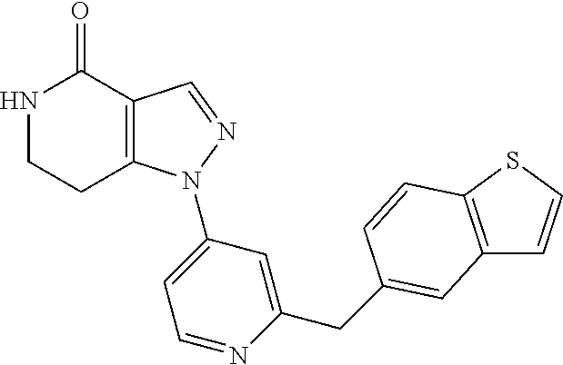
C12=C(C=NN1C1=CC=NC(CC3=CC4=C(SC=C4)C=C3)=C1)C(=O)NCC2
